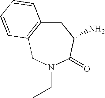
C(N1C(=O)C(N)CC2=C(C1)C=CC=C2)C
